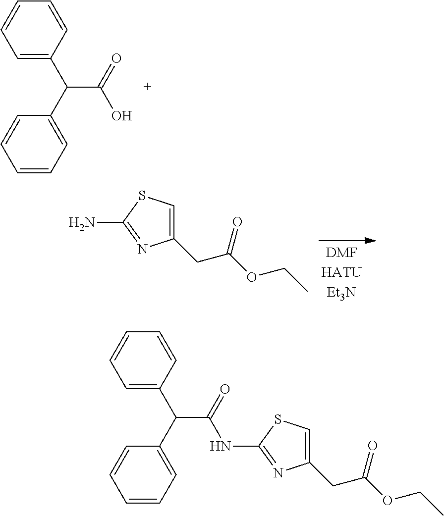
C1=C(C(C2=CC=CC=C2)C(=O)O)C=CC=C1.C1(CC(OCC)=O)=CSC(N)=N1.C1=C(C(C2=CC=CC=C2)C(=O)NC2=NC(CC(OCC)=O)=CS2)C=CC=C1
